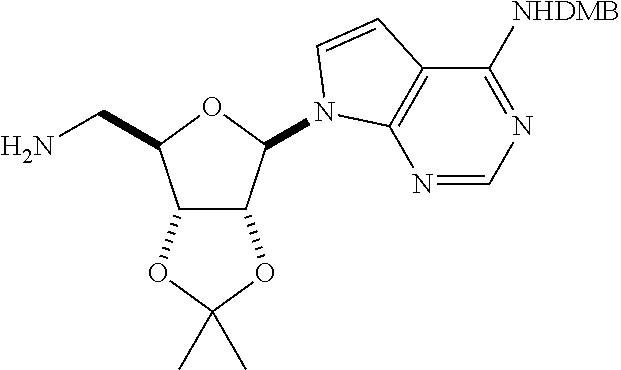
C12C(C(N3C4=C(C([NHDMB])=NC=N4)C=C3)OC1CN)OC(C)(C)O2
